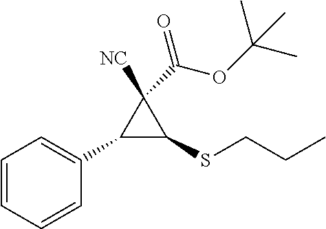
C1=CC=CC(C2C(SCCC)C2([NC])C(=O)OC(C)(C)C)=C1
